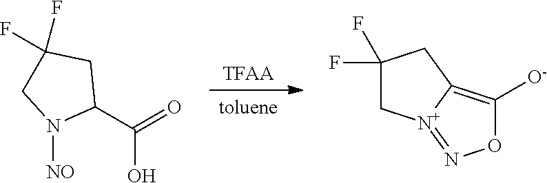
[TFAA].[toluene].C1(C(=O)O)CC(F)(F)CN1[NO].C1(F)(F)C[N+]2=NOC([O-])=C2C1
